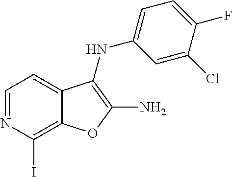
C12=C(I)N=CC=C1C(NC1=CC=C(F)C(Cl)=C1)=C(N)O2
